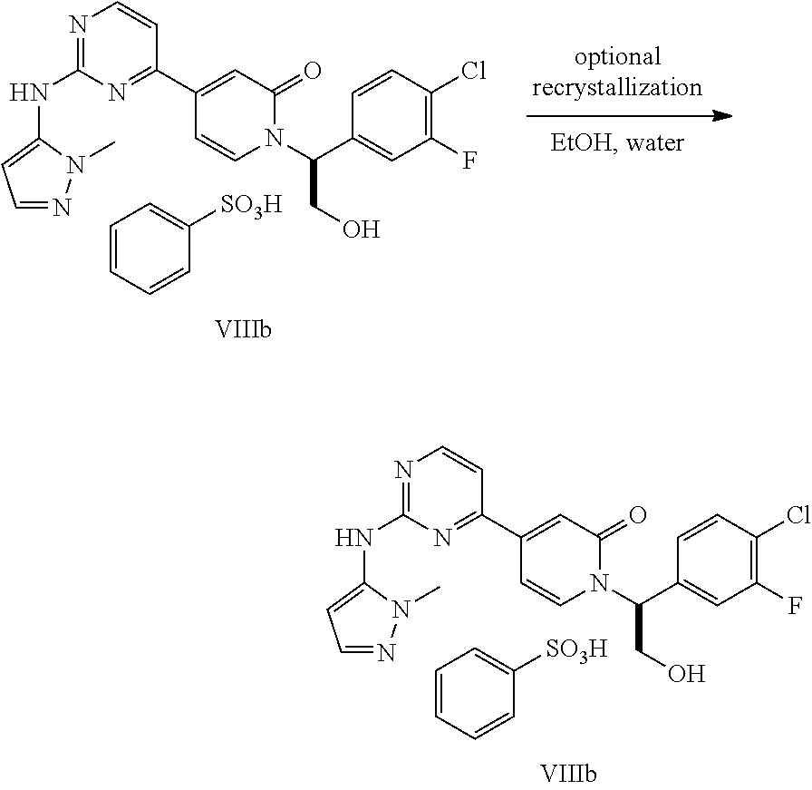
N1=C(NC2=CC=NN2C)N=C(C2=CC(=O)N(C(C3=CC(F)=C(Cl)C=C3)CO)C=C2)C=C1.C1=CC=CC([SO3H])=C1.N1=C(NC2=CC=NN2C)N=C(C2=CC(=O)N(C(C3=CC(F)=C(Cl)C=C3)CO)C=C2)C=C1.C1=CC=CC([SO3H])=C1
